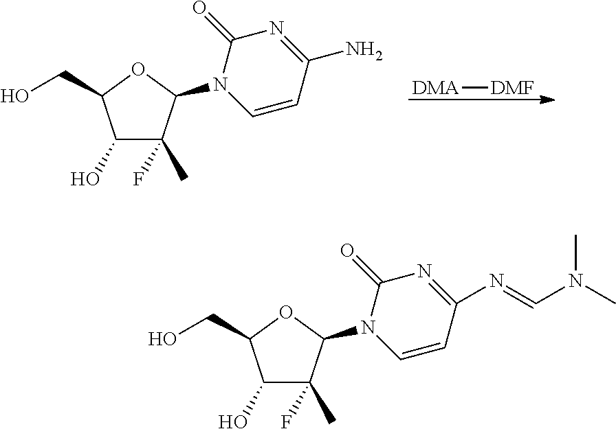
C1(O)C(C)(F)C(N2C=CC(N)=NC2=O)OC1CO.[DMF][DMA].C1(O)C(C)(F)C(N2C=CC(N=CN(C)C)=NC2=O)OC1CO
